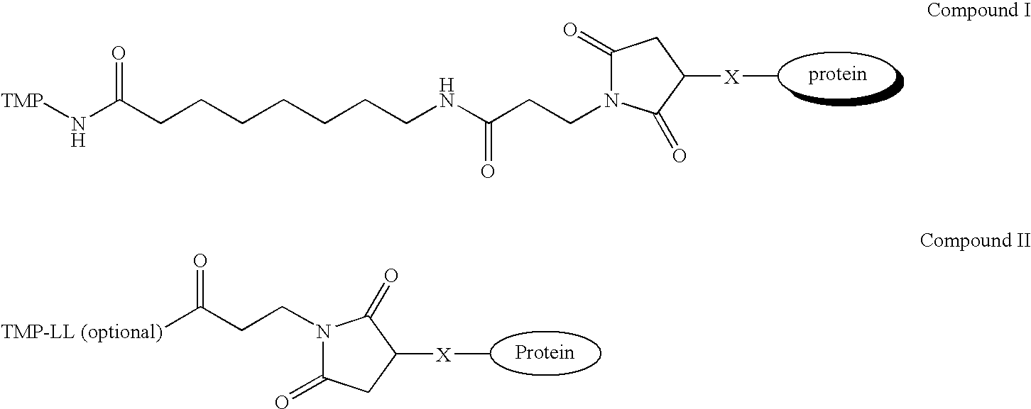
C1(=O)N(CCC(NCCCCCCCC(N[TMP])=O)=O)C(=O)C([X]C)C1.N1(CCC([TMP-LL (optional)])=O)C(=O)CC([X]C)C1=O
